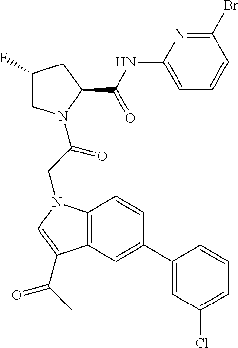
C1(F)CN(C(CN2C3=C(C=C(C4=CC(Cl)=CC=C4)C=C3)C(C(C)=O)=C2)=O)C(C(NC2=CC=CC(Br)=N2)=O)C1
